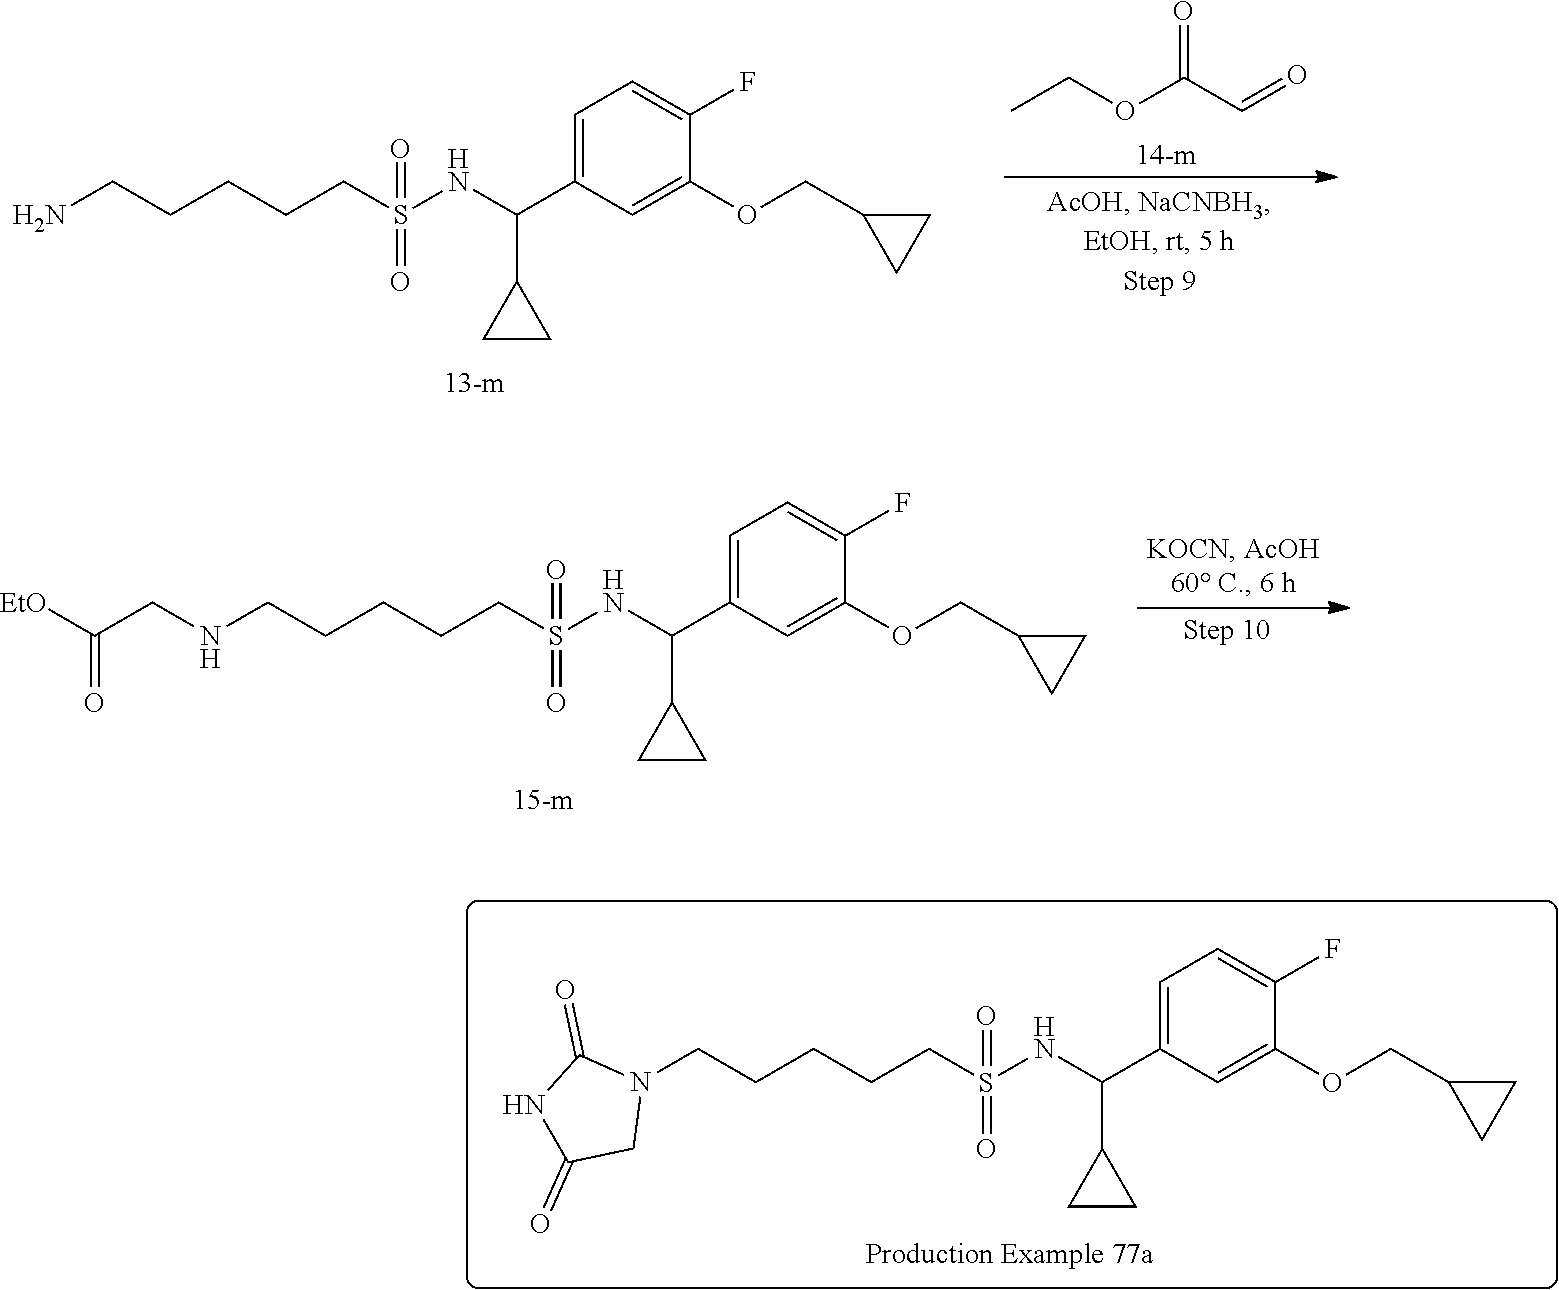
CCOC(C=O)=O.C(CCCS(NC(C1=CC=C(F)C(OCC2CC2)=C1)C1CC1)(=O)=O)CN.N1C(=O)CN(CCCCCS(NC(C2CC2)C2=CC=C(F)C(OCC3CC3)=C2)(=O)=O)C1=O.C(CCS(NC(C1CC1)C1=CC=C(F)C(OCC2CC2)=C1)(=O)=O)CCNCC([EtO])=O
